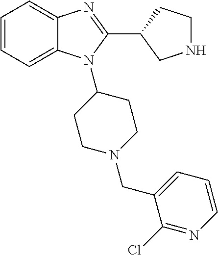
C1=CC=C2C(=C1)N=C(C1CNCC1)N2C1CCN(CC2=CC=CN=C2Cl)CC1
